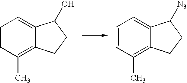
C1=CC(C)=C2C(=C1)C(O)CC2.C1=CC(C)=C2C(=C1)C([N3])CC2
